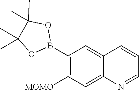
C1(B2OC(C)(C)C(C)(C)O2)=C([MOMO])C=C2C(=C1)C=CC=N2
